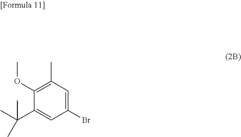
C1(OC)=C(C)C=C(Br)C=C1C(C)(C)C
